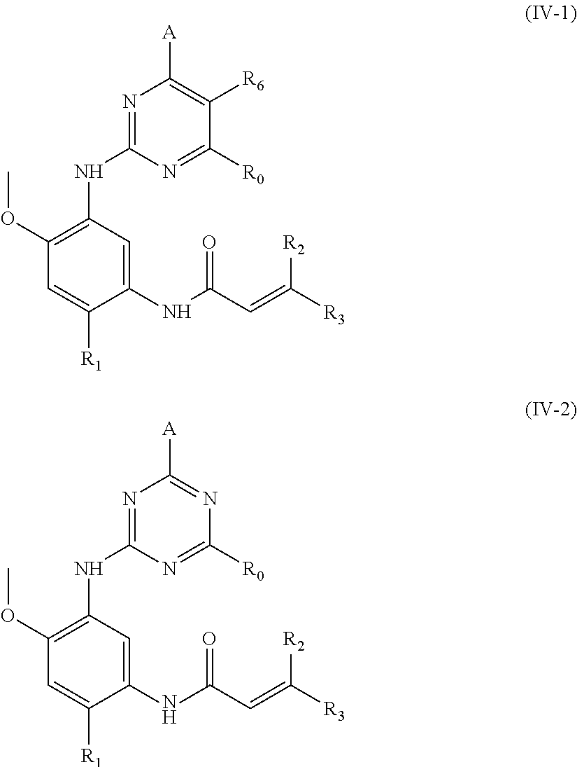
N1=C(NC2=C(OC)C=C([R1])C(NC(C=C([R3])[R2])=O)=C2)N=C([R0])C([R6])=C1[A].N1=C(NC2=C(OC)C=C([R1])C(NC(C=C([R3])[R2])=O)=C2)N=C([R0])N=C1[A]
